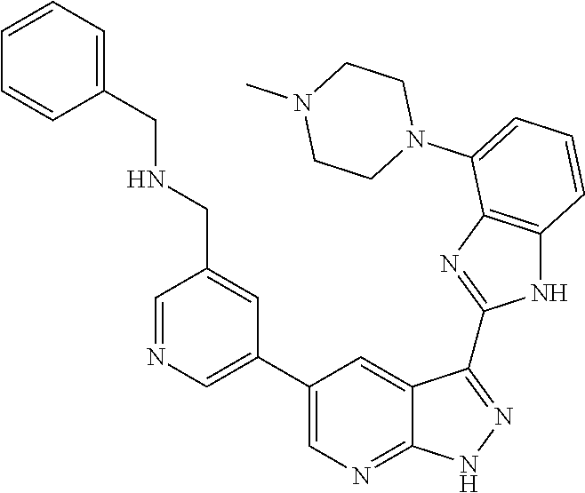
C1=NC=C(C2=CN=C3C(=C2)C(C2=NC4=C(N2)C=CC=C4N2CCN(C)CC2)=NN3)C=C1CNCC1=CC=CC=C1
